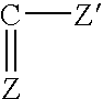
C([Z])=[Z]
